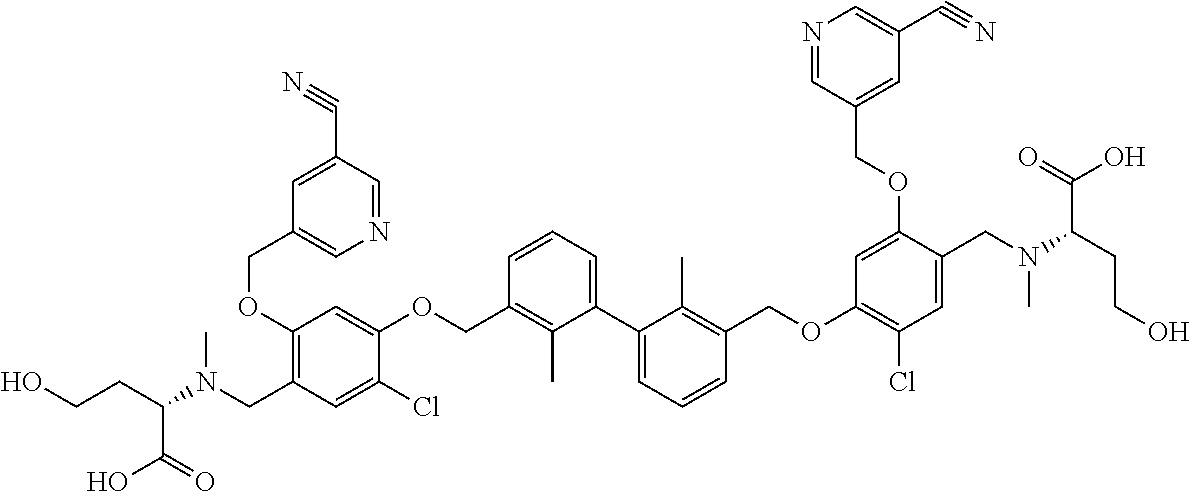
C1(OCC2=CN=CC(C#N)=C2)=C(CN(C(CCO)C(O)=O)C)C=C(Cl)C(OCC2=C(C)C(C3=CC=CC(COC4=C(Cl)C=C(CN(C(CCO)C(O)=O)C)C(OCC5=CC(C#N)=CN=C5)=C4)=C3C)=CC=C2)=C1
